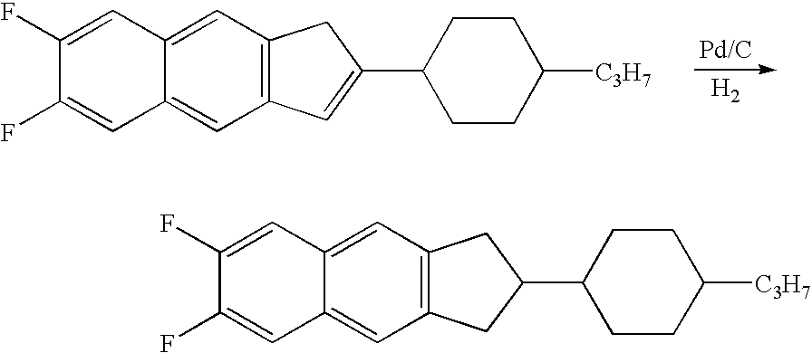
C1=C2C(=CC3=C1CC(C1CCC([C3H7])CC1)C3)C=C(F)C(F)=C2.C1=C2C(=CC3=C1C=C(C1CCC([C3H7])CC1)C3)C=C(F)C(F)=C2.[H2]
